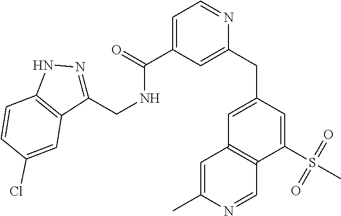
C1=C(C(=O)NCC2=NNC3=C2C=C(Cl)C=C3)C=C(CC2=CC3=C(C(S(C)(=O)=O)=C2)C=NC(C)=C3)N=C1
